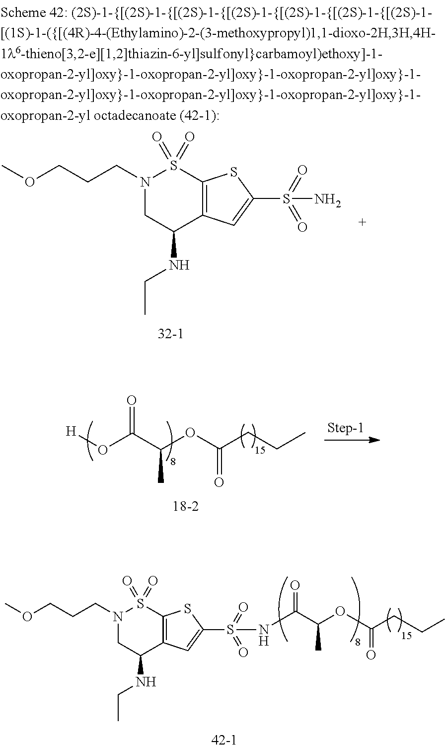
C12=C(C=C(S(=O)(=O)NC(C(OC(CCC)=O)C)=O)S1)C(NCC)CN(CCCOC)S2(=O)=O.[H]OC(C(OC(CCC)=O)C)=O.C12=C(C=C(S(=O)(=O)N)S1)C(NCC)CN(CCCOC)S2(=O)=O
